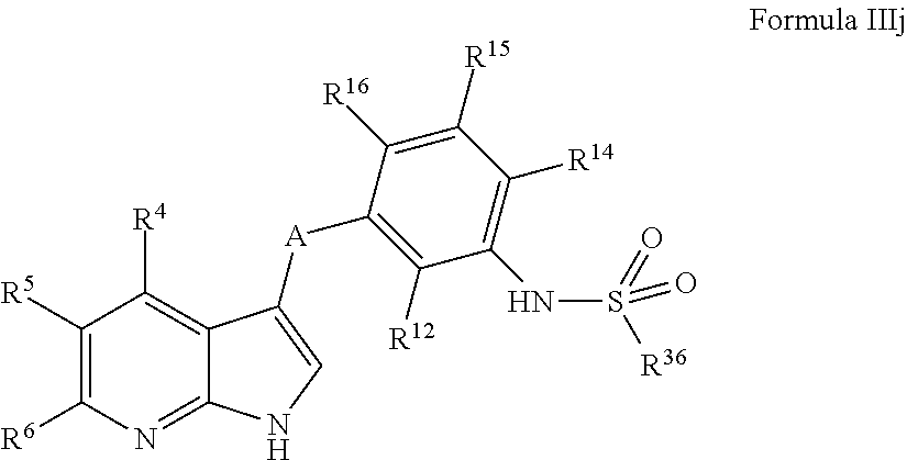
C1([R5])=C([R6])N=C2C(=C1[R4])C([A]C1=C([R12])C(NS([R36])(=O)=O)=C([R14])C([R15])=C1[R16])=CN2
